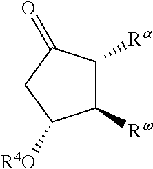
C1([Rw])C([Ra])C(=O)CC1[R4O]
